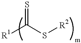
[R1]C(S[R2])=S
